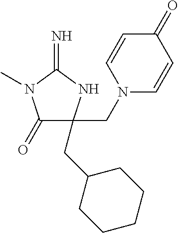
C1(=O)C(CN2C=CC(=O)C=C2)(CC2CCCCC2)NC(=N)N1C
